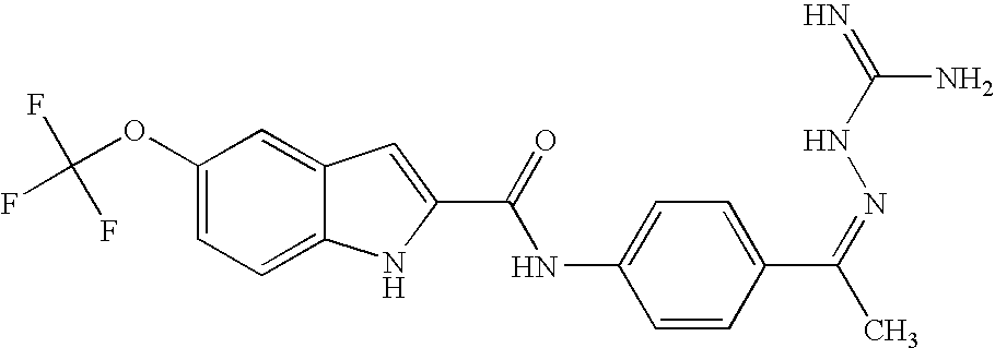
N(C1=CC=C(C(C)=NNC(N)=N)C=C1)C(C1=CC2=CC(OC(F)(F)F)=CC=C2N1)=O
